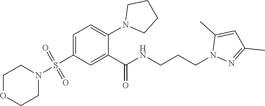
C1OCCN(S(=O)(=O)C2=CC=C(N3CCCC3)C(C(NCCCN3N=C(C)C=C3C)=O)=C2)C1
